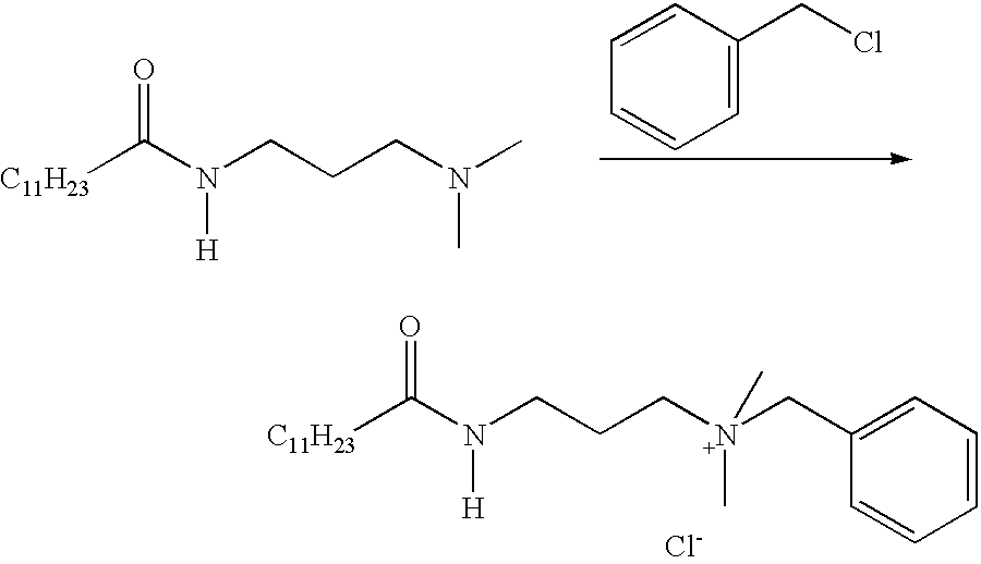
[C11H23]C(N(CCCN(C)C)[H])=O.C1=CC=C(CCl)C=C1.[C11H23]C(N(CCC[N+](CC1=CC=CC=C1)(C)C)[H])=O.[Cl-]
